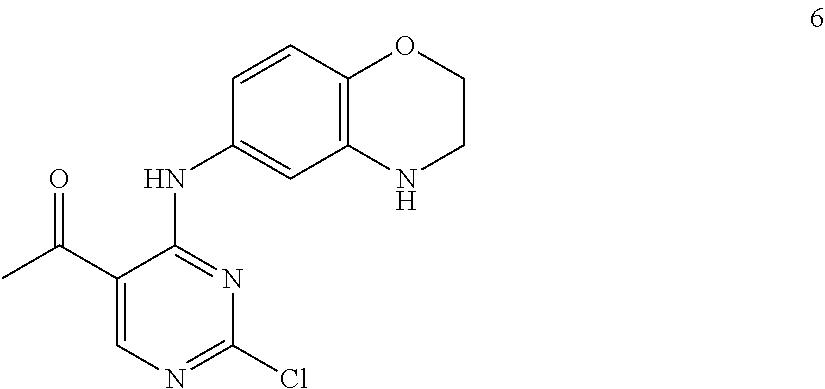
C1(C(C)=O)=CN=C(Cl)N=C1NC1=CC2=C(C=C1)OCCN2
